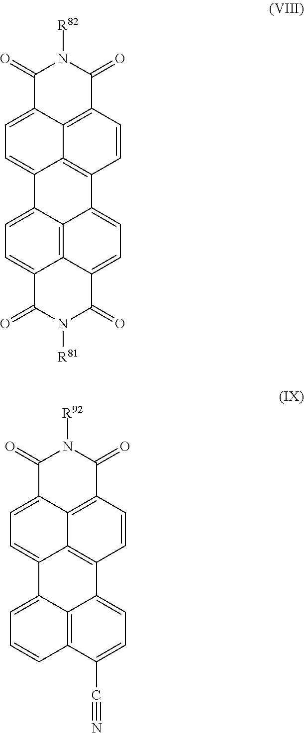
C1(=O)C2=CC=C3C4=C(C=CC(=C24)C(=O)N1[R82])C1=CC=C2C4=C1C3=CC=C4C(=O)N([R81])C2=O.C1(=O)C2=CC=C3C4=C(C=CC(=C24)C(=O)N1[R92])C1=CC=C(C#N)C2=C1C3=CC=C2
